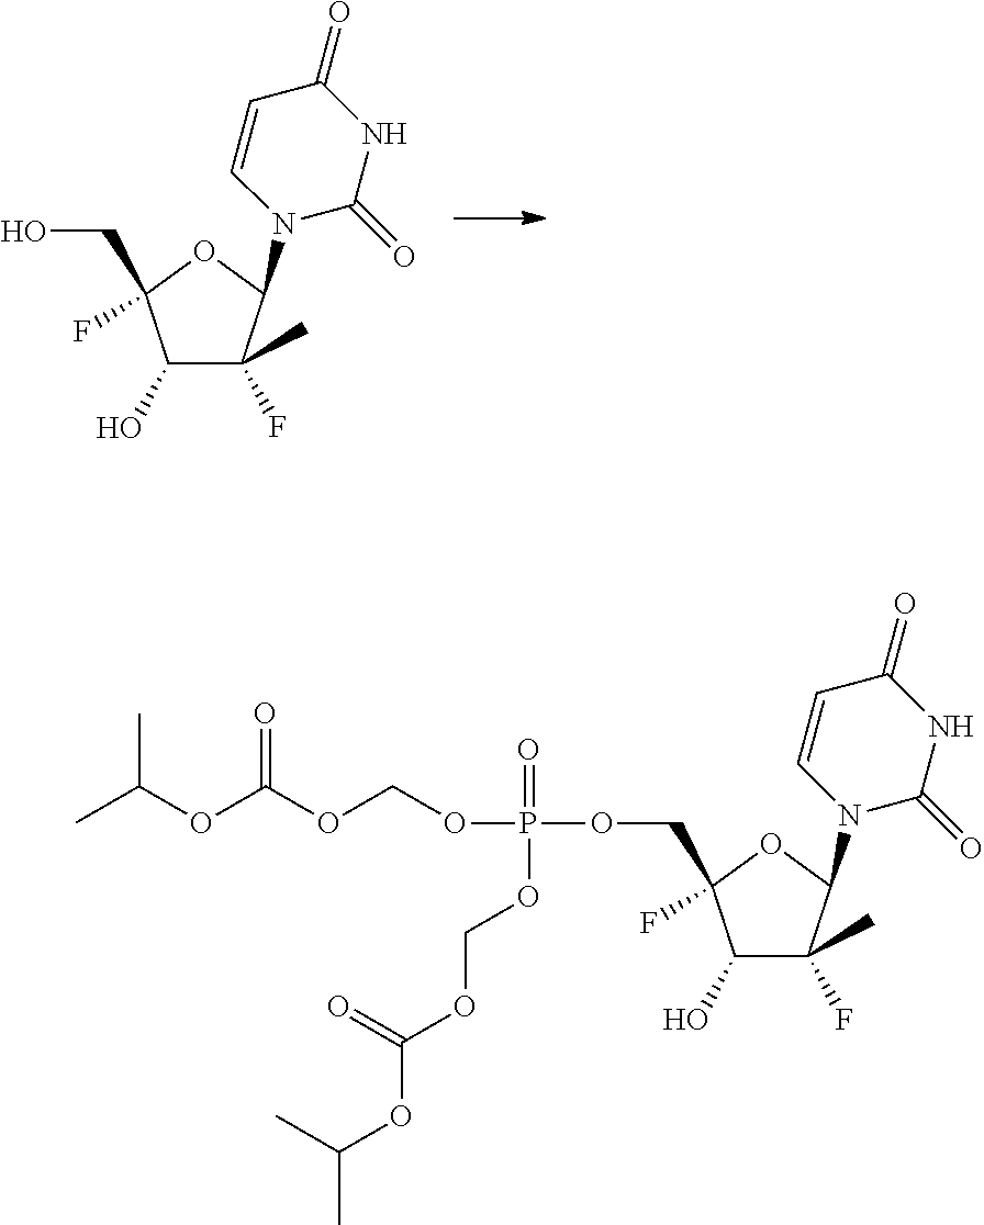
N1(C2C(F)(C)C(O)C(F)(CO)O2)C(=O)NC(=O)C=C1.N1(C2C(F)(C)C(O)C(F)(COP(OCOC(OC(C)C)=O)(=O)OCOC(=O)OC(C)C)O2)C(=O)NC(=O)C=C1
